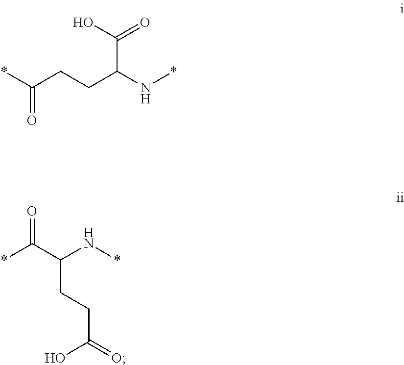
*C(CCC(N*)C(O)=O)=O.*C(C(N*)CCC(=O)O)=O
